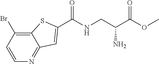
C1=CC(Br)=C2C(=N1)C=C(C(NCC(C(OC)=O)N)=O)S2
